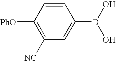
C1([PhO])=C([NC])C=C(B(O)O)C=C1
